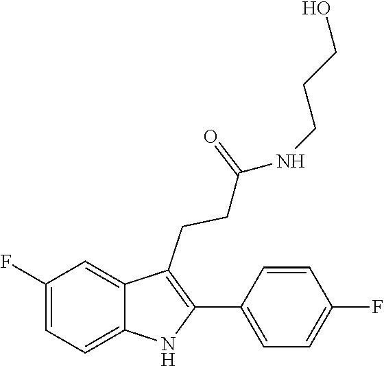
C1(C2=C(CCC(=O)NCCCO)C3=CC(F)=CC=C3N2)=CC=C(F)C=C1
